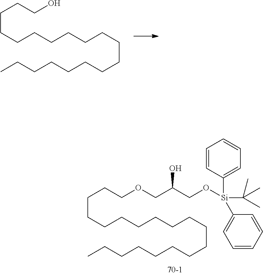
C(CCCCCCCCCCCCCC)CCCCO.C(CCCCCCCCCCCCCC)CCCCOCC(CO[Si](C1=CC=CC=C1)(C1=CC=CC=C1)C(C)(C)C)O
